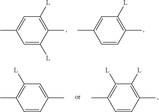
C1=C([L])C(C)=C([L])C=C1C.C1=CC(C)=C([L])C=C1C.C1=CC(C)=C([L])C=C1C.C1=CC(C)=C([L])C([L])=C1C
